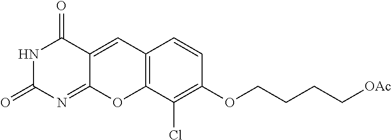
N1C(=O)N=C2C(=CC3=C(O2)C(Cl)=C(OCCCC[OAc])C=C3)C1=O
